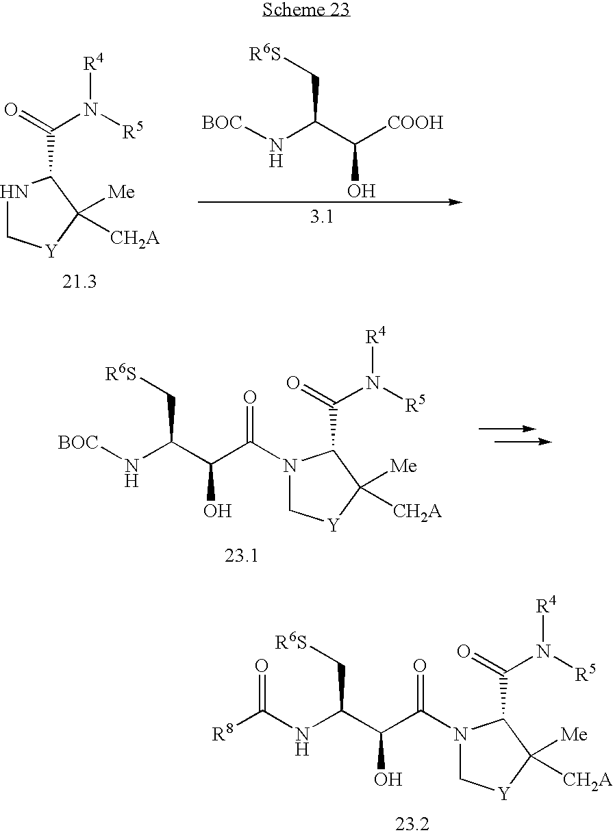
[R6S]CC(NC([R8])=O)C(C(N1C[Y]C([Me])([CH2A])C1C(=O)N([R5])[R4])=O)O.C1[Y]C([Me])([CH2A])C(C(=O)N([R5])[R4])N1.[BOC]NC(C([COOH])O)C[R6S].[R6S]CC(N[BOC])C(C(N1C[Y]C([Me])([CH2A])C1C(=O)N([R5])[R4])=O)O
